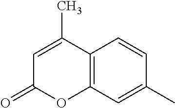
C1(C)=CC2=C(C=C1)C(C)=CC(=O)O2
